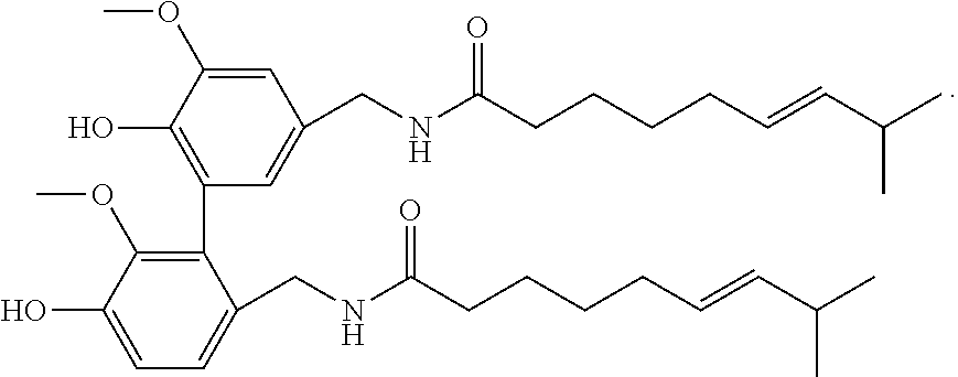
C1=C(OC)C(O)=C(C2=C(OC)C(O)=CC=C2CNC(CCCCC=CC(C)C)=O)C=C1CNC(CCCCC=CC(C)C)=O
